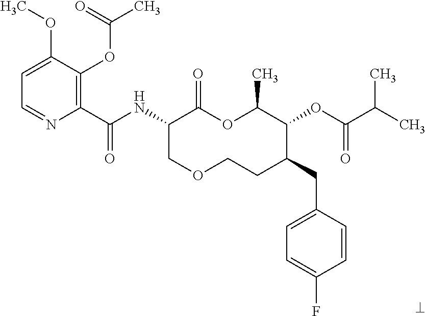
C1(C(NC2COCCC(CC3=CC=C(F)C=C3)C(OC(=O)C(C)C)C(C)OC2=O)=O)=C(OC(C)=O)C(OC)=CC=N1
